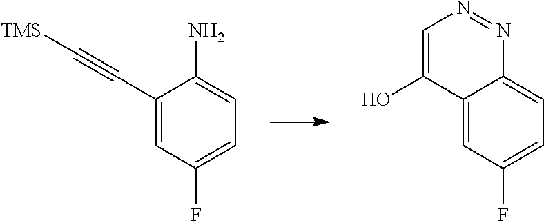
C1(C#C[TMS])=CC(F)=CC=C1N.C12=CC(F)=CC=C1N=NC=C2O
